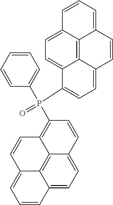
C12=CC=C3C4=C1C(=CC=C2)C=CC4=C(P(C1=CC=CC=C1)(C1=CC=C2C4=C5C(=CC=C14)C=CC=C5C=C2)=O)C=C3
